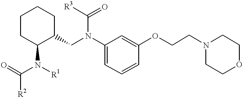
C(N(C1=CC=CC(OCCN2CCOCC2)=C1)C([R3])=O)C1CCCCC1N(C(=O)[R2])[R1]
